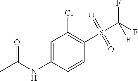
C(=O)(NC1=CC(Cl)=C(S(C(F)(F)F)(=O)=O)C=C1)C
